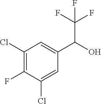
C1(Cl)=C(F)C(Cl)=CC(C(O)C(F)(F)F)=C1
